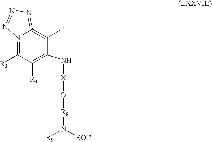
N12=C([R3])C([R4])=C(N[X]O[R8]N([R9])[BOC])C([T])=C1=NN=N2
